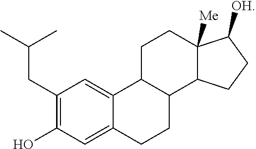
C1(CC(C)C)=C(O)C=C2C(=C1)C1C(CC2)C2C([Me])(CC1)C([OH])CC2
